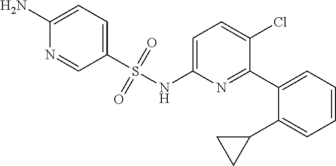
C1=C(NS(C2=CC=C(N)N=C2)(=O)=O)N=C(C2=CC=CC=C2C2CC2)C(Cl)=C1
